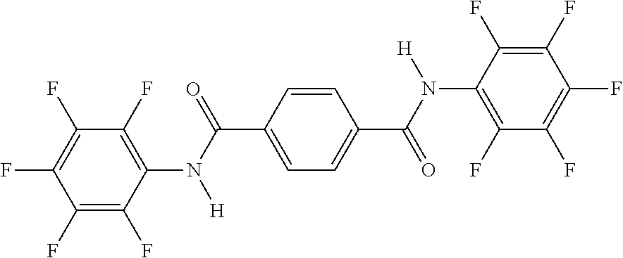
C1(F)=C(F)C(N(C(=O)C2=CC=C(C(N([H])C3=C(F)C(F)=C(F)C(F)=C3F)=O)C=C2)[H])=C(F)C(F)=C1F
